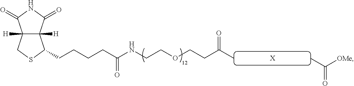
[X].C12([H])C([H])(C(=O)NC1=O)C(CCCCC(NCCOCCC(C)=O)=O)SC2.CC([OMe])=O
